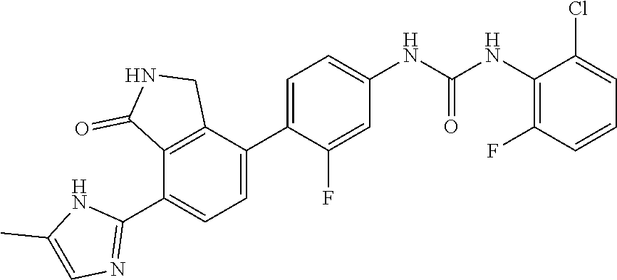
C1=C(C2=CC=C(NC(NC3=C(F)C=CC=C3Cl)=O)C=C2F)C2=C(C(C3=NC=C(C)N3)=C1)C(=O)NC2
